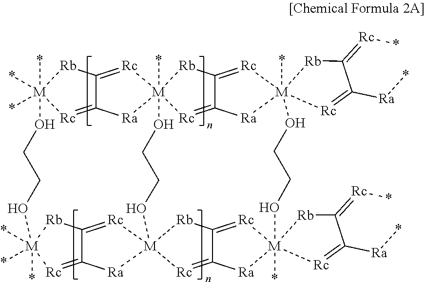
C12=[Rc][M]345(*)[Ra]C1=[Rc][M](*)(*)(*)([Rb]2)OCCO[M]1(*)(*)(*)[Rb]C2=[Rc][M]6([Ra]C2=[Rc]1)([Rc]=C1C(=[Rc][M]2(*)([Ra]1)([Rc]=C([Ra]*)C(=[Rc]*)[Rb]2)OCCO[M]12(*)([Ra]C(=[Rc]3)C(=[Rc]1)[Rb]4)[Rc]=C([Ra]*)C(=[Rc]*)[Rb]2)[Rb]6)OCCO5
